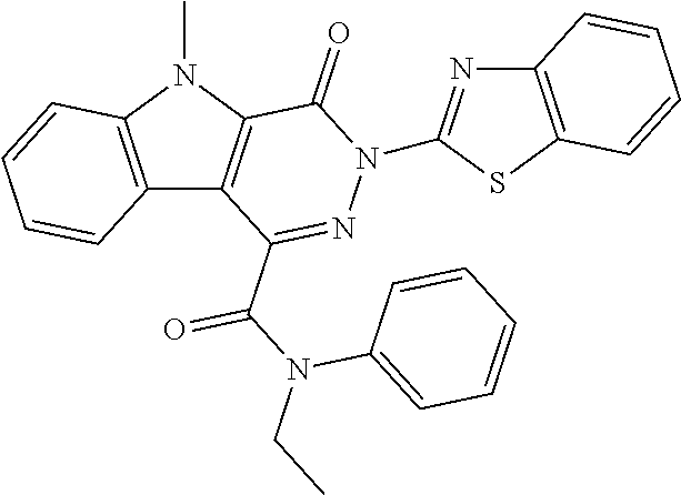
C12=C(N(C)C3=C1C(C(N(CC)C1=CC=CC=C1)=O)=NN(C1=NC4=C(S1)C=CC=C4)C3=O)C=CC=C2
